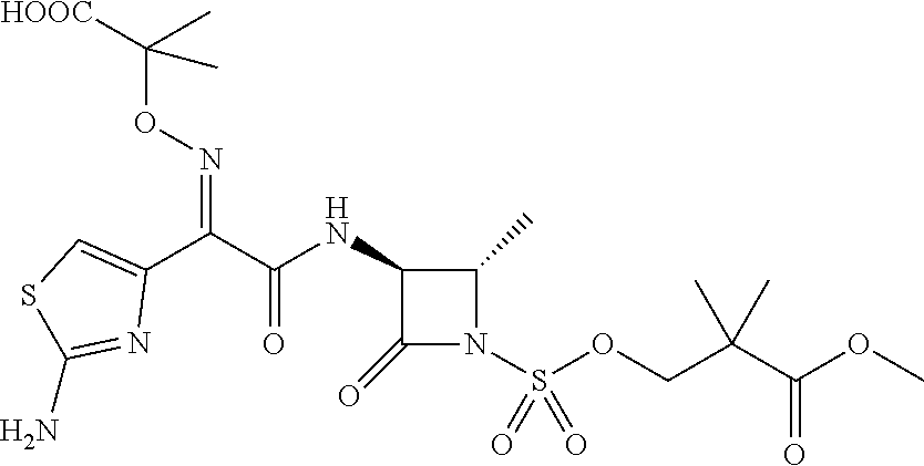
C1(=O)N(S(OCC(C(OC)=O)(C)C)(=O)=O)C(C)C1NC(C(C1=CSC(N)=N1)=NOC([HOOC])(C)C)=O
